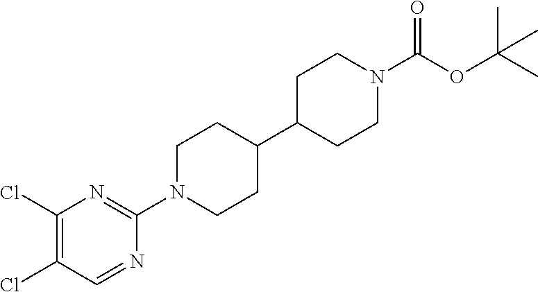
C1(Cl)=C(Cl)C=NC(N2CCC(C3CCN(C(OC(C)(C)C)=O)CC3)CC2)=N1
